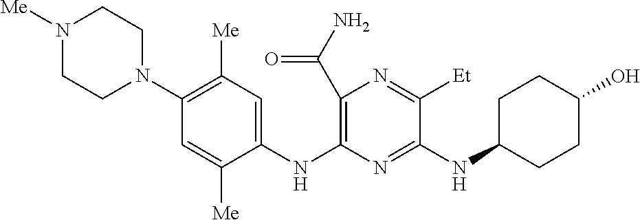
C1(C(N)=O)=C(NC2=CC([Me])=C(N3CCN([Me])CC3)C=C2[Me])N=C(NC2CCC(O)CC2)C([Et])=N1
